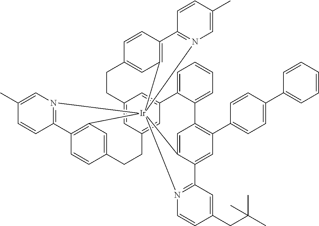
C12=CC3=CC(=C1)C1=CC=CC=C1C1=C(C4=CC=C(C5=CC=CC=C5)C=C4)C=C4C(=C1)[Ir]15(C6=C(C=CC(=C6)CC3)C3=N1C=C(C)C=C3)(C1=C(C=CC(=C1)CC2)C1=N5C=C(C)C=C1)N1=C4C=C(CC(C)(C)C)C=C1
